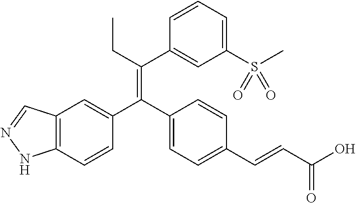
C12=C(C=CC(C(C3=CC=C(C=CC(O)=O)C=C3)=C(CC)C3=CC(S(C)(=O)=O)=CC=C3)=C1)NN=C2
